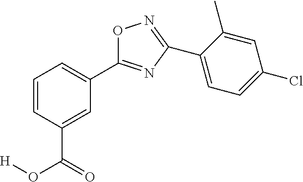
O1C(C2=CC=CC(C(O[H])=O)=C2)=NC(C2=CC=C(Cl)C=C2C)=N1
